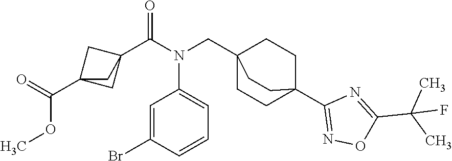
C1=C(Br)C=CC=C1N(CC12CCC(C3=NOC(C(C)(F)C)=N3)(CC1)CC2)C(C12CC(C(=O)OC)(C1)C2)=O
